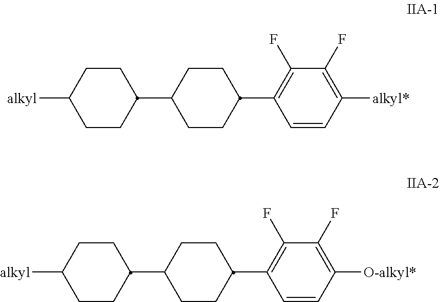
C1CC([alkyl])CCC1C1CCC(C2=C(F)C(F)=C([alkyl*])C=C2)CC1.C1CC([alkyl])CCC1C1CCC(C2=C(F)C(F)=C([O-alkyl*])C=C2)CC1
